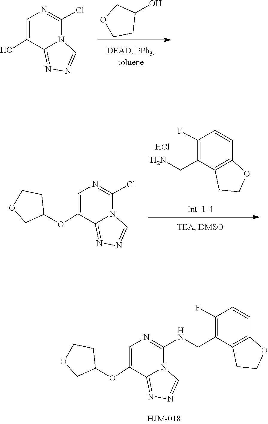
C1(F)=C(CN)C2=C(C=C1)OCC2.Cl.C1(Cl)=NC=C(OC2CCOC2)C2=NN=CN12.N1=C2N(C(NCC3=C(F)C=CC4=C3CCO4)=NC=C2OC2CCOC2)C=N1.C1(O)COCC1.N1=C2N(C(Cl)=NC=C2O)C=N1
